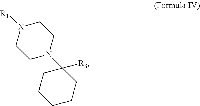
C1[X]([R1])CCN(C2([R3])CCCCC2)C1
